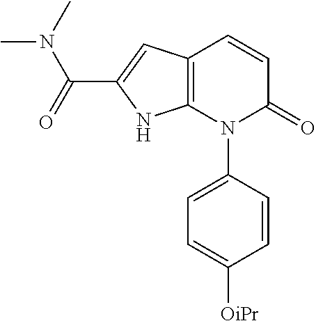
C12=C(C=C(C(=O)N(C)C)N1)C=CC(=O)N2C1=CC=C([OiPr])C=C1
